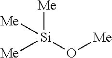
[Me][Si](O[Me])([Me])[Me]
